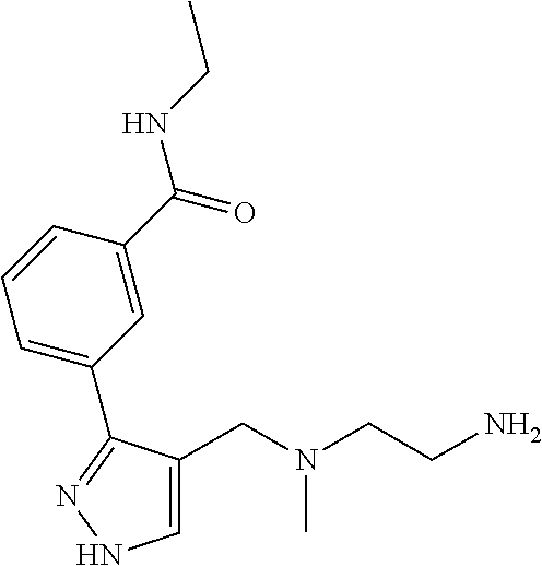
C1=C(CN(CCN)C)C(C2=CC=CC(C(=O)NCC)=C2)=NN1
